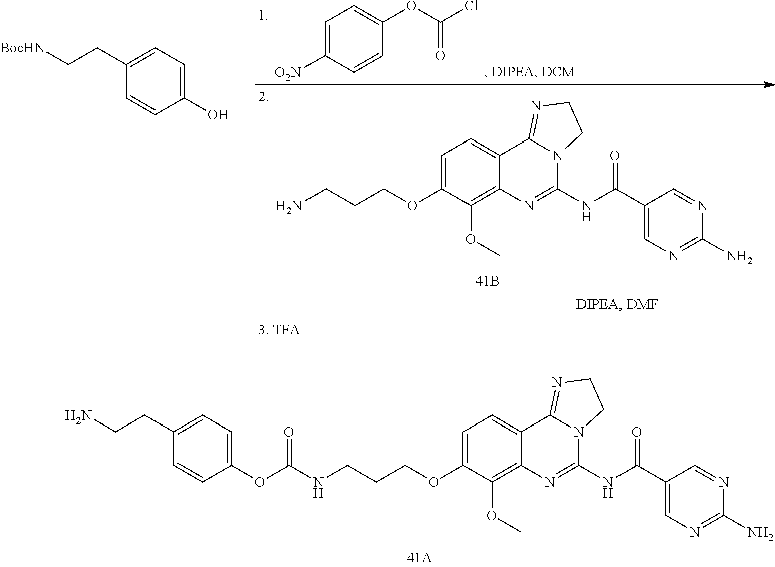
C1=CC([O2N])=CC=C1OC(=O)Cl.C1(N)=NC=C(C(NC2=NC3=C(OC)C(OCCCN)=CC=C3C3=NCCN23)=O)C=N1.C1(O)=CC=C(CC[BocHN])C=C1.C1(N)=NC=C(C(NC2=NC3=C(OC)C(OCCCNC(OC4=CC=C(CCN)C=C4)=O)=CC=C3C3=NCCN23)=O)C=N1
